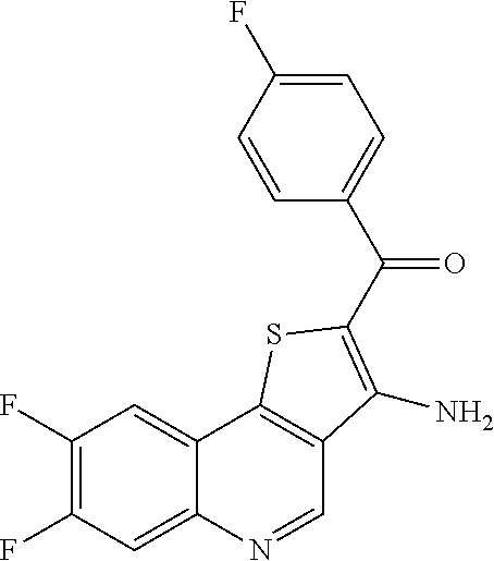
C1(F)=C(F)C=C2C(=C1)C1=C(C=N2)C(N)=C(C(C2=CC=C(F)C=C2)=O)S1
